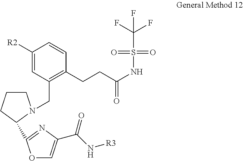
C1([R2])=CC(CN2CCCC2C2=NC(C(N[R3])=O)=CO2)=C(CCC(NS(=O)(=O)C(F)(F)F)=O)C=C1
